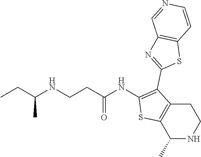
C1(NC(CCNC(CC)C)=O)=C(C2=NC3=C(S2)C=CN=C3)C2=C(S1)C(C)NCC2
